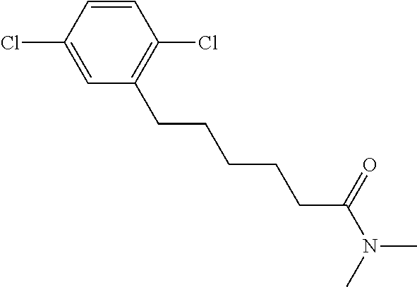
C1=CC(Cl)=CC(CCCCCC(N(C)C)=O)=C1Cl
